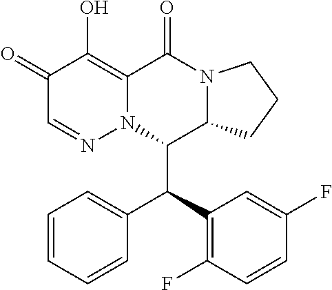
C1=CC=CC(C(C2=C(F)C=CC(F)=C2)C2C3N(C(=O)C4=C(O)C(=O)C=NN24)CCC3)=C1
